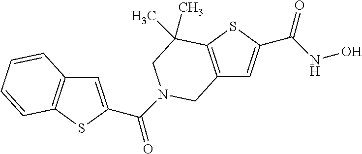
C12=C(SC(C(NO)=O)=C1)C(C)(C)CN(C(=O)C1=CC3=C(S1)C=CC=C3)C2
